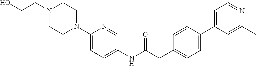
N1(CCO)CCN(C2=CC=C(NC(CC3=CC=C(C4=CC=NC(C)=C4)C=C3)=O)C=N2)CC1
